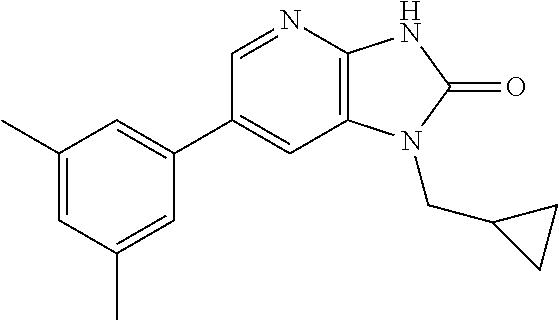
C1(C2=CC(C)=CC(C)=C2)=CC2=C(N=C1)NC(=O)N2CC1CC1
